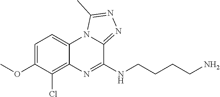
COC1=CC=C2C(=C1Cl)N=C(NCCCCN)C1=NN=C(C)N21
